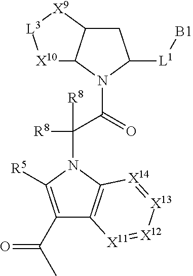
C1C2C(N(C(C(N3C([R5])=C(C(C)=O)C4=C3[X14]=[X13][X12]=[X11]4)([R8])[R8])=O)C1[L1][B1])[X10][L3][X9]2
